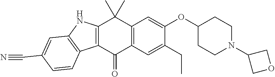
C12=C(C(=O)C3=C(C1(C)C)C=C(OC1CCN(C4COC4)CC1)C(CC)=C3)C1=C(N2)C=C(C#N)C=C1
